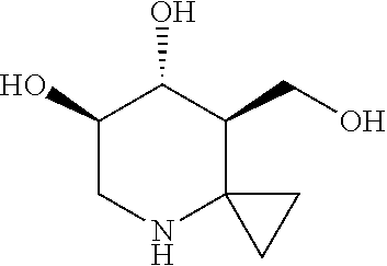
C1(O)CNC2(C(CO)C1O)CC2
